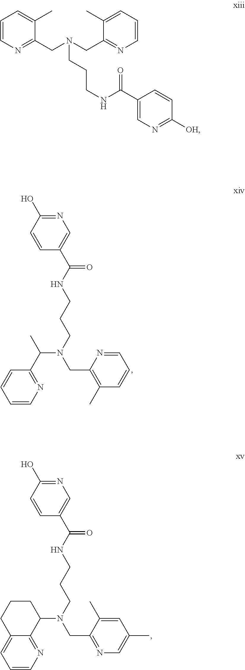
C1=CN=C(C(C)N(CC2=C(C)C=CC=N2)CCCNC(C2=CN=C(O)C=C2)=O)C=C1.C1=CN=C2C(=C1)CCCC2N(CC1=NC=C(C)C=C1C)CCCNC(C1=CN=C(O)C=C1)=O.C1=CN=C(CN(CC2=NC=CC=C2C)CCCNC(C2=CN=C([OH])C=C2)=O)C(C)=C1
